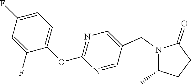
N1(CC2=CN=C(OC3=CC=C(F)C=C3F)N=C2)C(C)CCC1=O
